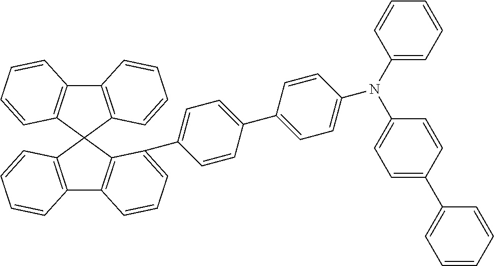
C12=C(C3(C4=C1C=CC=C4)C1=C(C4=C3C(C3=CC=C(C5=CC=C(N(C6=CC=CC=C6)C6=CC=C(C7=CC=CC=C7)C=C6)C=C5)C=C3)=CC=C4)C=CC=C1)C=CC=C2
